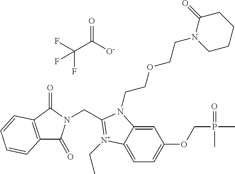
C12=C(C(=O)N(CC3=[N+](CC)C4=CC=C(OCP(=O)(C)C)C=C4N3CCOCCN3CCCCC3=O)C1=O)C=CC=C2.FC(C([O-])=O)(F)F
